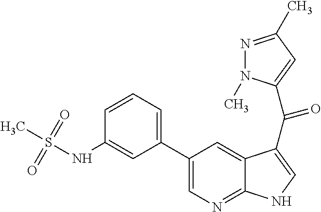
C1(C2=CC=CC(NS(C)(=O)=O)=C2)=CN=C2C(=C1)C(C(=O)C1=CC(C)=NN1C)=CN2
